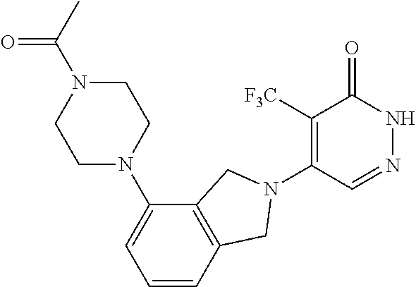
C1([F3C])=C(N2CC3=C(C(N4CCN(C(=O)C)CC4)=CC=C3)C2)C=NNC1=O
